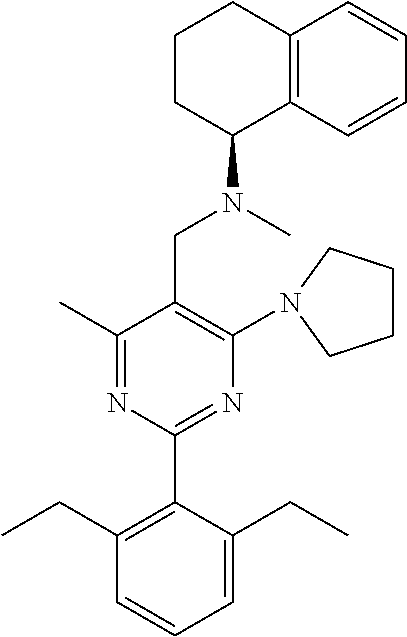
C1(C)=NC(C2=C(CC)C=CC=C2CC)=NC(N2CCCC2)=C1CN(C)C1C2=C(CCC1)C=CC=C2
